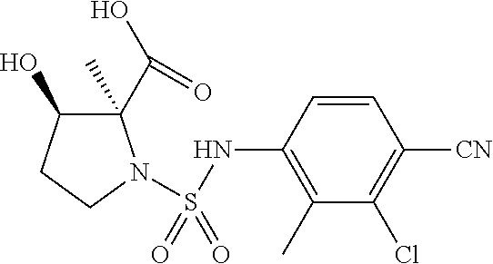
N(C1=C(C)C(Cl)=C([CN])C=C1)S(N1C(C(O)=O)(C)C(O)CC1)(=O)=O
